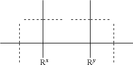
CC(C(C(C)(C)C)([Rx])CC(C(C)(C)C)(C(C)(C)C)[Ry])(C)C
